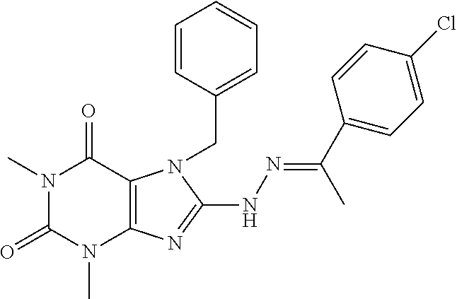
N1(C)C(=O)N(C)C2=C(C1=O)N(CC1=CC=CC=C1)C(NN=C(C1=CC=C(Cl)C=C1)C)=N2
